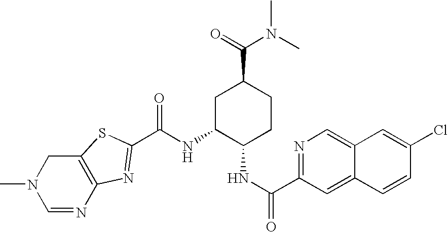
C(NC1C(NC(=O)C2=NC=C3C(=C2)C=CC(Cl)=C3)CCC(C(=O)N(C)C)C1)(=O)C1=NC2=C(CN(C)C=N2)S1
